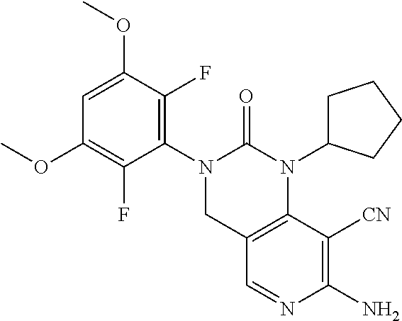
C1=C(OC)C(F)=C(N2CC3=C(N(C4CCCC4)C2=O)C([CN])=C(N)N=C3)C(F)=C1OC
